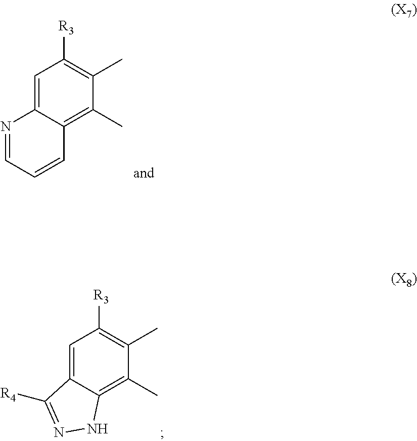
N1=CC=CC2=C(C)C(C)=C([R3])C=C12.C12=C(C)C(C)=C([R3])C=C1C([R4])=NN2
